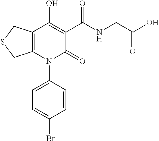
C1(N2C(=O)C(C(NCC(O)=O)=O)=C(O)C3=C2CSC3)=CC=C(Br)C=C1
